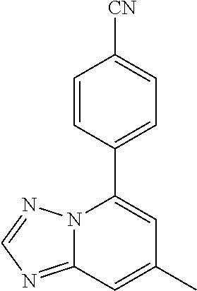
C12=NC=NN1C(C1=CC=C([CN])C=C1)=CC(C)=C2
